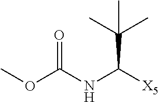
COC(NC([X5])C(C)(C)C)=O
